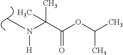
C(C(OC(C)C)=O)(N(C)[H])(C)C
